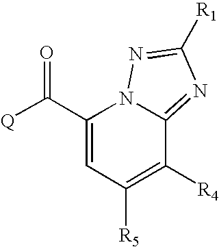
[Q]C(C1=CC([R5])=C([R4])C2=NC([R1])=NN12)=O
